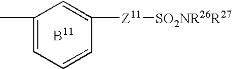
C1(C)=CC=CC([Z11][SO2NR26R27])=C1.[B11]
